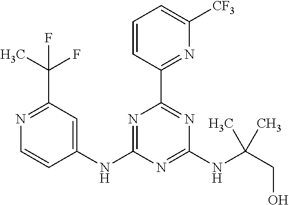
N1=C(NC2=CC(C(F)(C)F)=NC=C2)N=C(NC(CO)(C)C)N=C1C1=NC([CF3])=CC=C1
